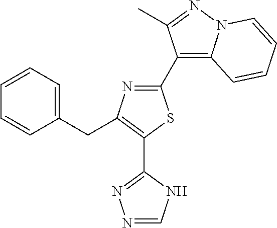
C1(C2=C3N(N=C2C)C=CC=C3)=NC(CC2=CC=CC=C2)=C(C2=NN=CN2)S1
